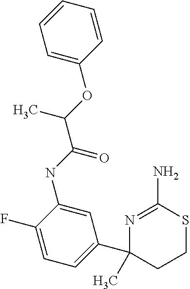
C1=C(F)C(NC(=O)C(OC2=CC=CC=C2)C)=CC(C2(C)N=C(N)SCC2)=C1
